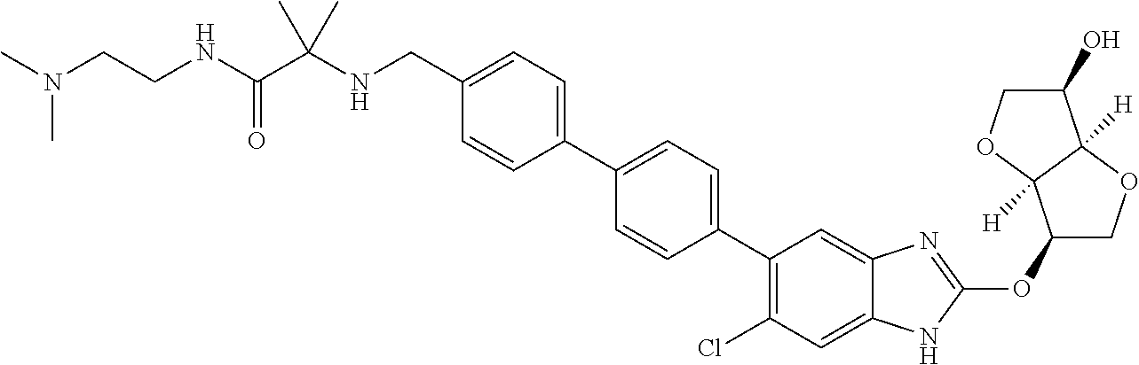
C(C1=CC=C(C2=CC=C(C3=C(Cl)C=C4C(=C3)N=C(OC3COC5([H])C3([H])OCC5O)N4)C=C2)C=C1)NC(C(=O)NCCN(C)C)(C)C
